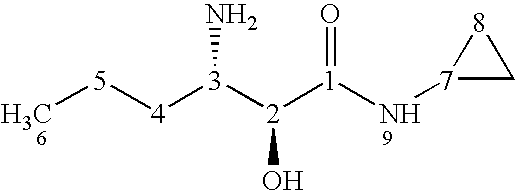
[7]1(N[1](=O)[2]([3]([4][5]C)N)O)C[8]1
